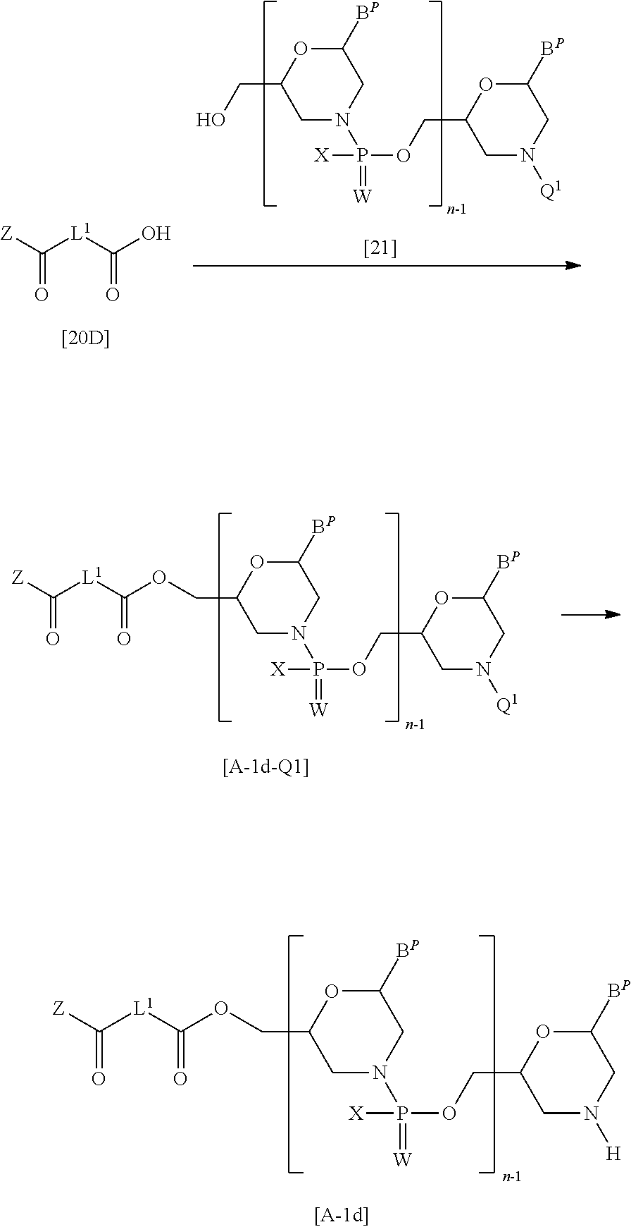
C1N(P([X])(=[W])OCC2CN([Q1])CC([BP])O2)CC([BP])OC1CO.[Z]C([L1]C(O)=O)=O.C1N(P([X])(=[W])OCC2CN([Q1])CC([BP])O2)CC([BP])OC1COC(=O)[L1]C(=O)[Z].C1N(P([X])(=[W])OCC2CN([H])CC([BP])O2)CC([BP])OC1COC(=O)[L1]C(=O)[Z]
